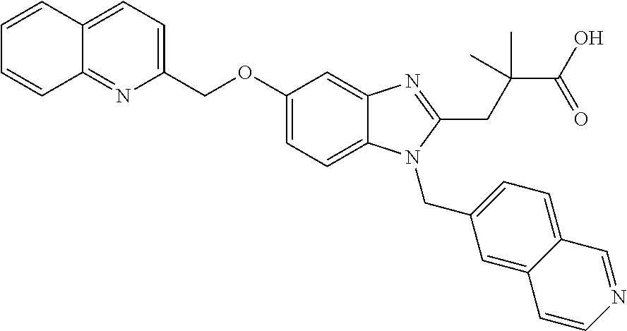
C1=CC=CC2=NC(COC3=CC=C4C(=C3)N=C(CC(C(O)=O)(C)C)N4CC3=CC=C4C(=C3)C=CN=C4)=CC=C12
